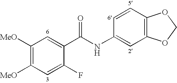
C1([MeO])=C([MeO])C=C(F)C(C(NC2=CC3=C(C=C2)OCO3)=O)=C1
